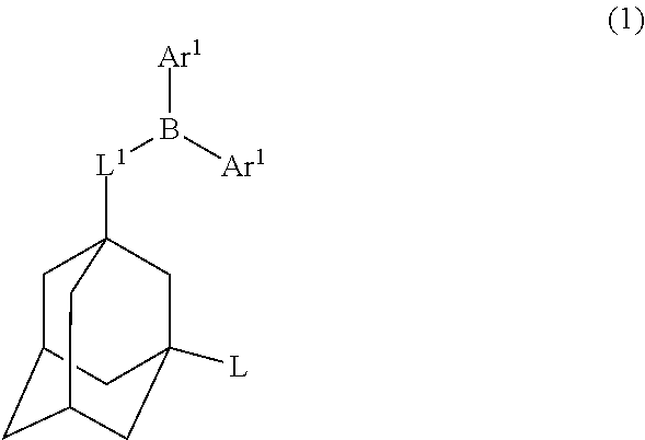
[L1](B([Ar1])[Ar1])C12CC3CC(CC([L])(C1)C3)C2
